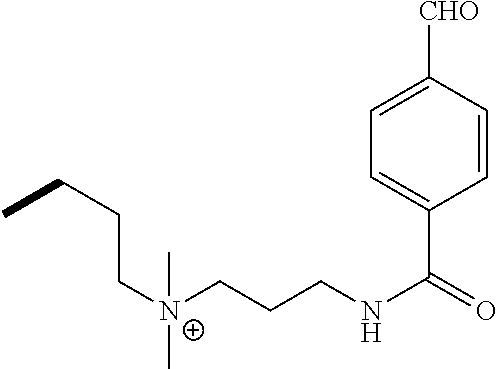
C([N+](CCCNC(C1=CC=C([CHO])C=C1)=O)(C)C)CCC
